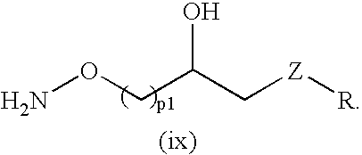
NOCC(C[Z][R])O
